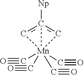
[Mn]12(C#O)(C#O)(C#O)(C#O)cc1([Np])c2
